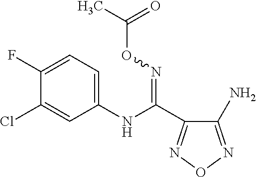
C1(NC(=NOC(C)=O)C2=NON=C2N)=CC=C(F)C(Cl)=C1
